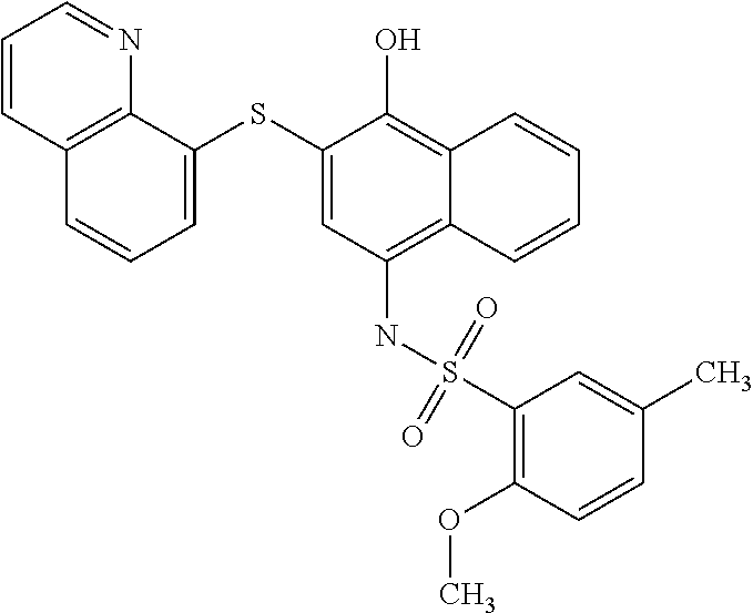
C12=C(NS(C3=C(OC)C=CC(C)=C3)(=O)=O)C=C(SC3=CC=CC4=C3N=CC=C4)C(O)=C1C=CC=C2
